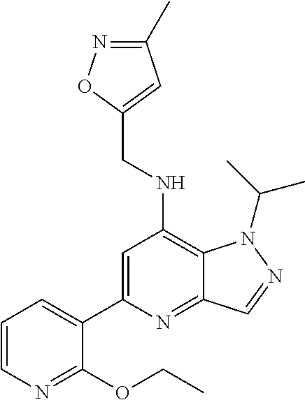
C1=CN=C(OCC)C(C2=CC(NCC3=CC(C)=NO3)=C3C(=N2)C=NN3C(C)C)=C1
